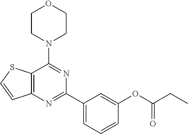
C12=C(N=C(C3=CC=CC(OC(CC)=O)=C3)N=C1N1CCOCC1)C=CS2
